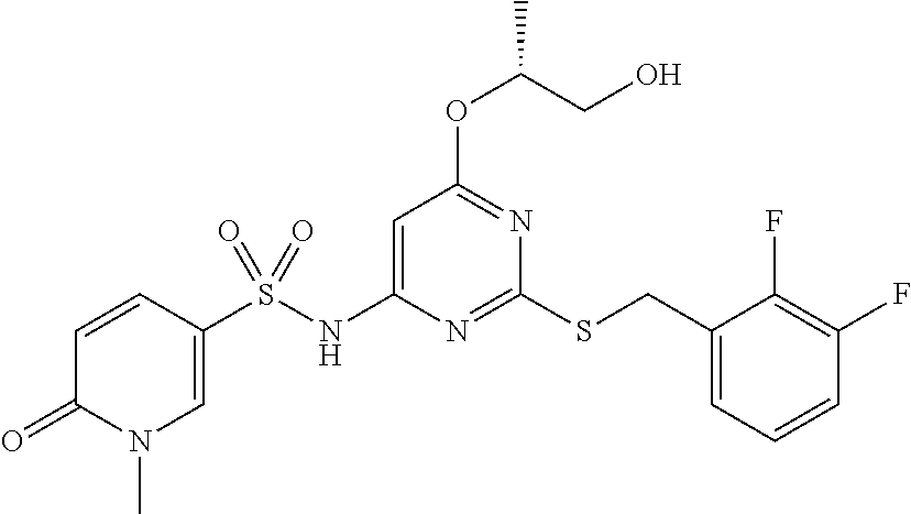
C1=C(NS(C2=CN(C)C(=O)C=C2)(=O)=O)N=C(SCC2=CC=CC(F)=C2F)N=C1OC(CO)C
